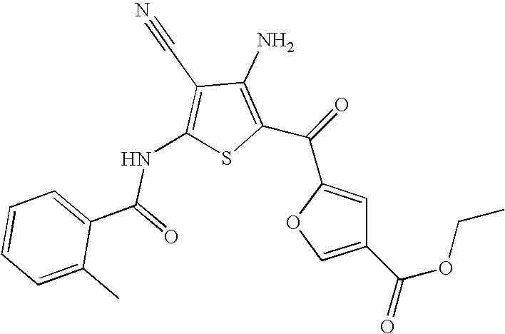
C1(N)=C(C(=O)C2=CC(C(=O)OCC)=CO2)SC(NC(C2=CC=CC=C2C)=O)=C1C#N
